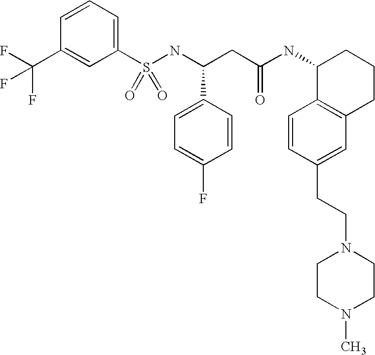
C1=CC=C(S(NC(CC(NC2C3=C(CCC2)C=C(CCN2CCN(C)CC2)C=C3)=O)C2=CC=C(F)C=C2)(=O)=O)C=C1C(F)(F)F
